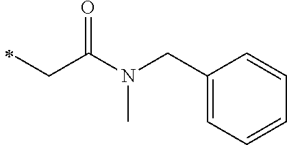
C(C)C(N(CC1=CC=CC=C1)C)=O
